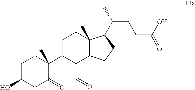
C1C(O)CC(=O)C(C2C(C=O)C3C(C)(CC2)C(C(C)CCC(=O)O)CC3)(C)C1
